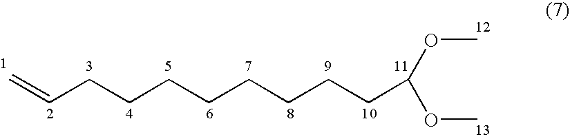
C=CCCCCCCCCC(OC)OC
